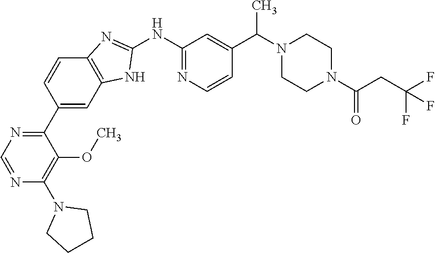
C1(C2=NC=NC(N3CCCC3)=C2OC)=CC2=C(C=C1)N=C(NC1=NC=CC(C(N3CCN(C(=O)CC(F)(F)F)CC3)C)=C1)N2
